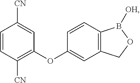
C1=CC([CN])=C(OC2=CC3=C(C=C2)B([OH])OC3)C=C1[CN]
